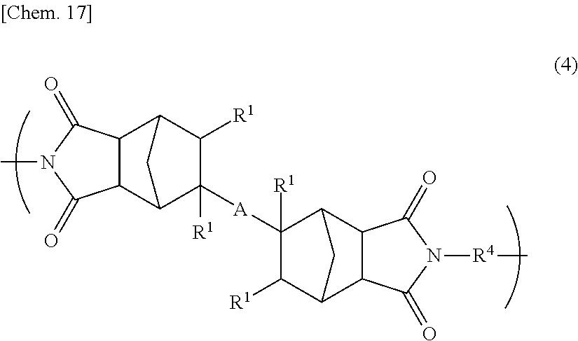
C1([R1])C2C3C(C(C1([A]C1([R1])C([R1])C4C5C(C1C4)C(=O)N([R4]C)C5=O)[R1])C2)C(=O)N(C)C3=O
